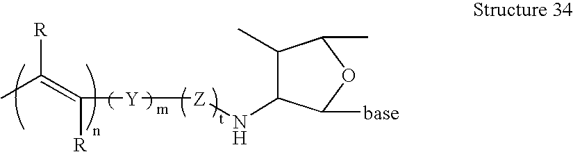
[Y]([Z]NC1C(C)C(C)OC1[base])C(=C(C)[R])[R]
